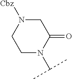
C1N([Cbz])CC(=O)N(C(C)C)C1
